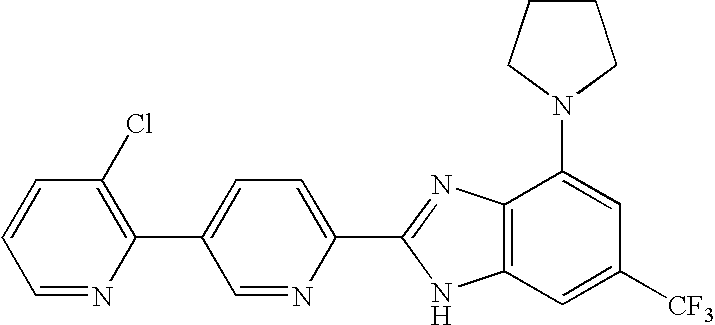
C1=NC(C2=CC=C(C3=NC4=C(C=C([CF3])C=C4N4CCCC4)N3)N=C2)=C(Cl)C=C1
